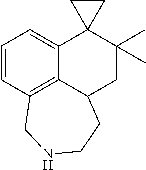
C1=CC2=C3C(=C1)C1(C(C)(C)CC3CCNC2)CC1
